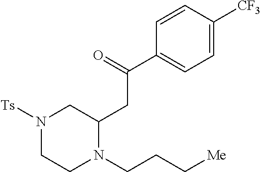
N1([Ts])CCN(CCC[Me])C(CC(C2=CC=C([CF3])C=C2)=O)C1
